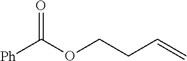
[Ph]C(OCCC=C)=O
